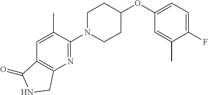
C1(N2CCC(OC3=CC=C(F)C(C)=C3)CC2)=NC2=C(C=C1C)C(=O)NC2
